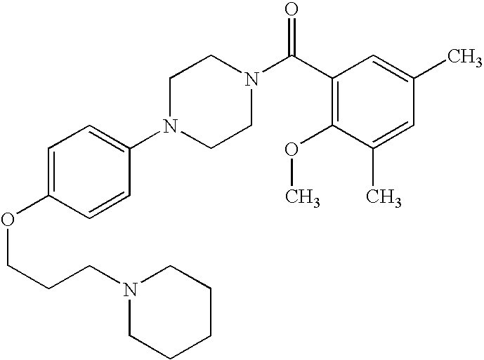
C(COC1=CC=C(N2CCN(C(C3=C(OC)C(C)=CC(C)=C3)=O)CC2)C=C1)CN1CCCCC1
